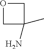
NC1(C)COC1
